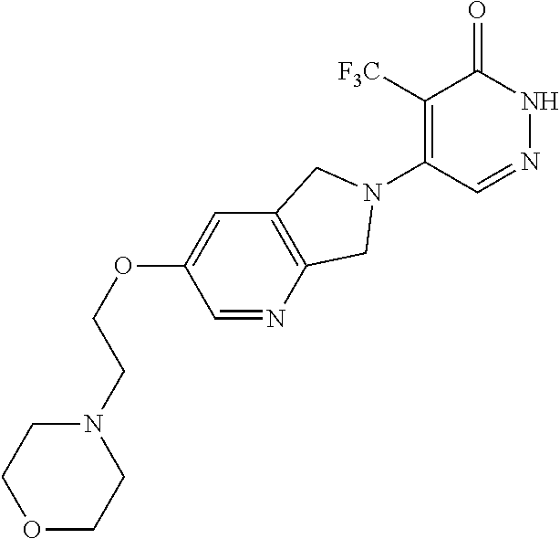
C1([F3C])=C(N2CC3=C(C=C(OCCN4CCOCC4)C=N3)C2)C=NNC1=O
